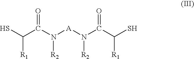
SC(C(N([A]N(C(C(S)[R1])=O)[R2])[R2])=O)[R1]
